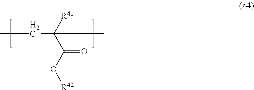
C(CC)(C)(C(O[R42])=O)[R41]
